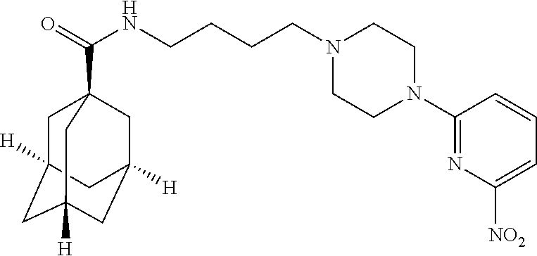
C(NCCCCN1CCN(C2=NC([NO2])=CC=C2)CC1)(=O)C12CC3([H])CC([H])(CC([H])(C1)C3)C2
